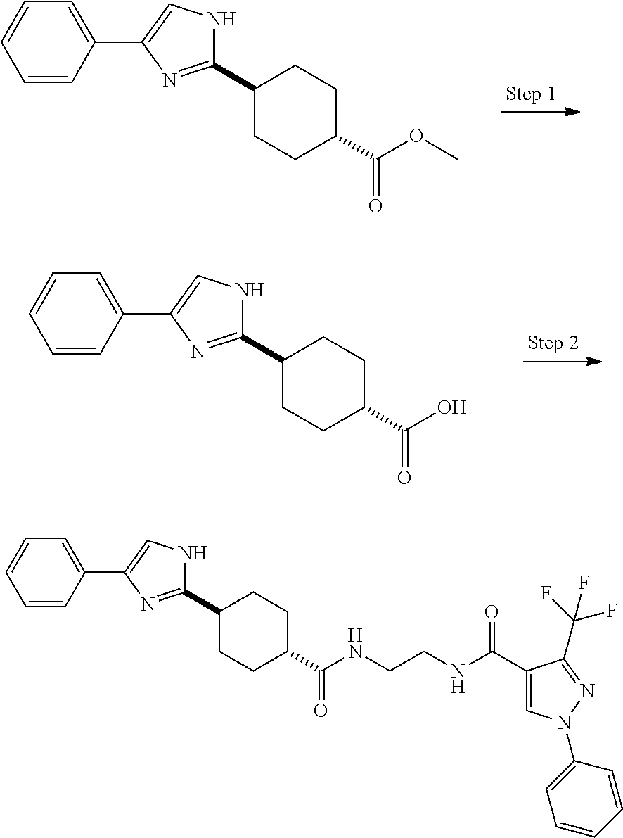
C1=CC(C2=CNC(C3CCC(C(OC)=O)CC3)=N2)=CC=C1.C1=CC(C2=CNC(C3CCC(C(O)=O)CC3)=N2)=CC=C1.C1(C(NCCNC(C2=CN(C3=CC=CC=C3)N=C2C(F)(F)F)=O)=O)CCC(C2=NC(C3=CC=CC=C3)=CN2)CC1
